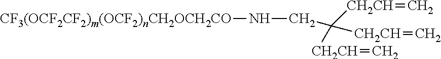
N(CC([CH2CH]=C)([CH2CH]=C)[CH2CH]=C)[CF3(OCF2CF2)m(OCF2)nCH2OCH2CO]
